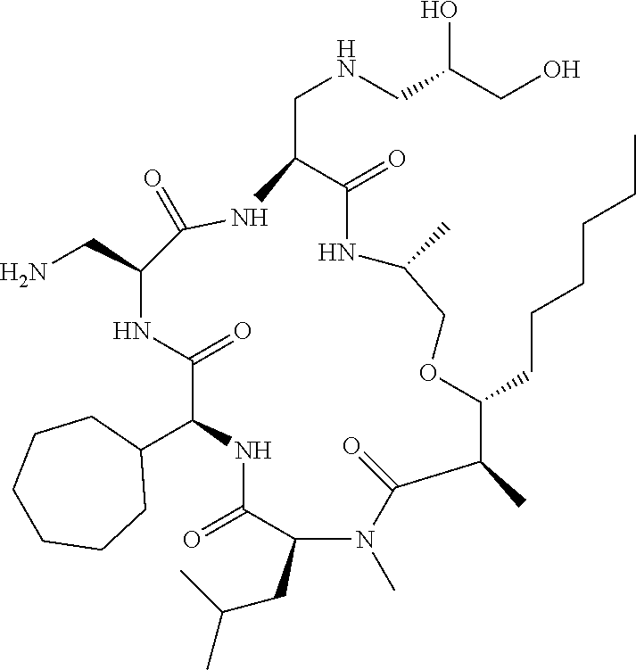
C1(C2NC(=O)C(CC(C)C)N(C)C(=O)C(C)C(CCCCCC)OCC(C)NC(=O)C(CNCC(CO)O)NC(=O)C(CN)NC2=O)CCCCCC1
